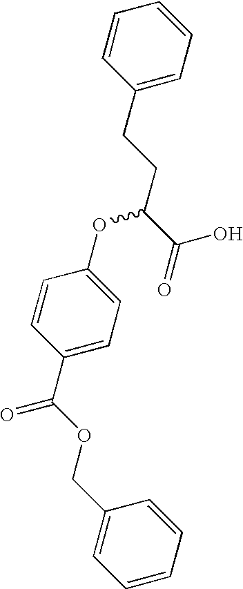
C1(CCC(C(=O)O)OC2=CC=C(C(OCC3=CC=CC=C3)=O)C=C2)=CC=CC=C1
